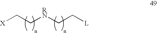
[X]CC[RN]CC[L]
